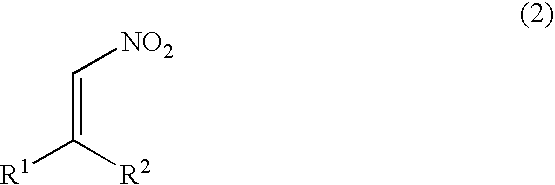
[R1]C([R2])=C[NO2]
